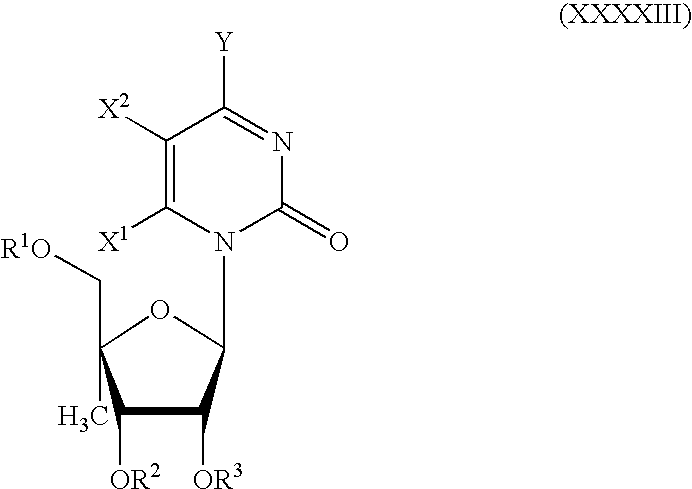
C1([OR2])C(C[R1O])(C)OC(N2C(=O)N=C([Y])C([X2])=C2[X1])C1[OR3]
